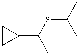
C1CC1C(C)SC(C)C
